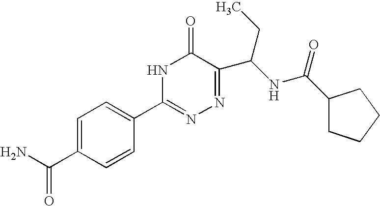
C1=C(C(N)=O)C=CC(C2=NN=C(C(CC)NC(=O)C3CCCC3)C(=O)N2)=C1
